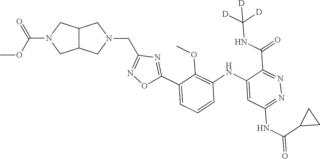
C1=C(C2=NC(CN3CC4C(C3)CN(C(=O)OC)C4)=NO2)C(OC)=C(NC2=CC(NC(C3CC3)=O)=NN=C2C(NC([D])([D])[D])=O)C=C1
